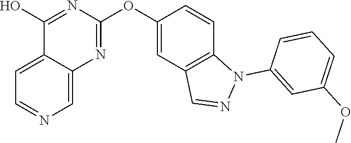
C12=CC=NC=C1N=C(OC1=CC3=C(C=C1)N(C1=CC(OC)=CC=C1)N=C3)N=C2O
